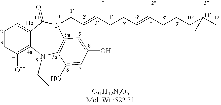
C1=CC(O)=C2C(=C1)C(=O)N(CC=C(CCC=C(CCCC(C)(C)C)C)C)C1=C(C(O)=CC(O)=C1)N2CC
